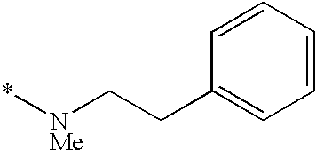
C1=CC=CC=C1CC[NMe]*
